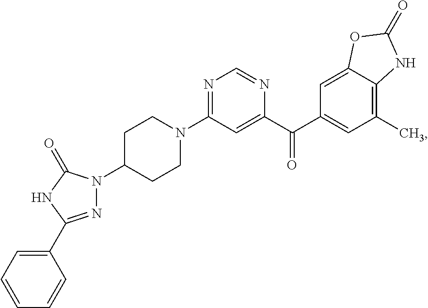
N1=C(N2CCC(N3N=C(C4=CC=CC=C4)NC3=O)CC2)C=C(C(C2=CC(C)=C3C(=C2)OC(=O)N3)=O)N=C1
